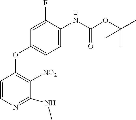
C1(F)=CC(OC2=C([NO2])C(NC)=NC=C2)=CC=C1NC(OC(C)(C)C)=O
